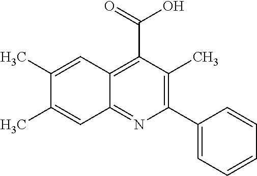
C12=C(C(=O)O)C(C)=C(C3=CC=CC=C3)N=C1C=C(C)C(C)=C2
